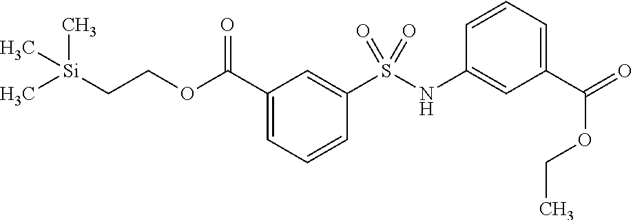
C1(C(=O)OCC[Si](C)(C)C)=CC=CC(S(=O)(NC2=CC(C(OCC)=O)=CC=C2)=O)=C1
